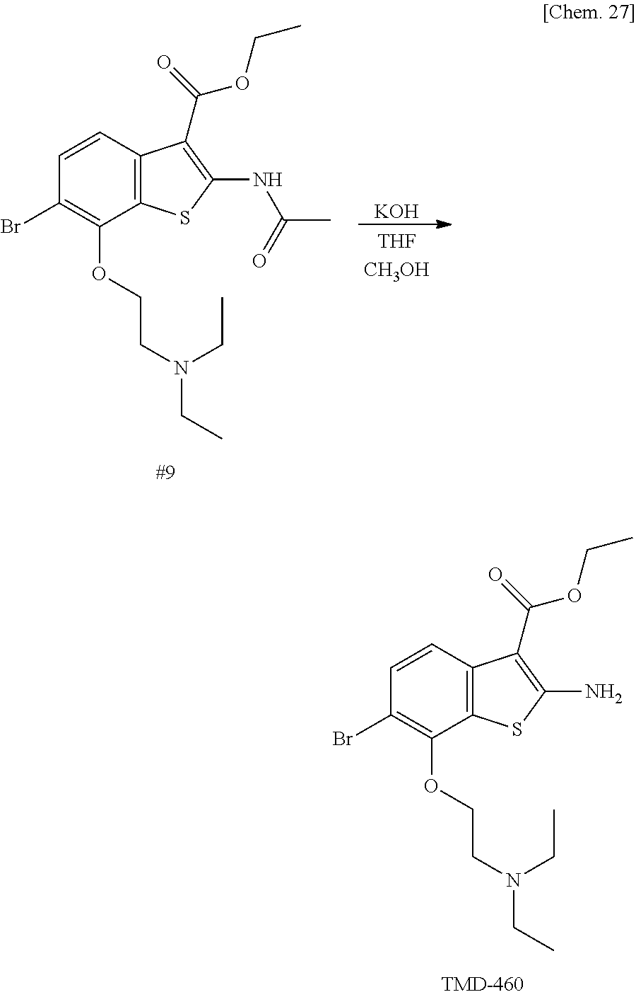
C1=CC2=C(C(OCCN(CC)CC)=C1Br)SC(NC(C)=O)=C2C(OCC)=O.[KOH].C1=CC2=C(C(OCCN(CC)CC)=C1Br)SC(N)=C2C(OCC)=O
